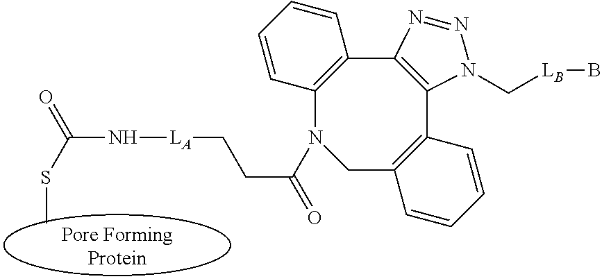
[LA](NC(=O)SC)CCC(=O)N1CC2=C(C3=C(C4=C1C=CC=C4)N=NN3C[LB]B)C=CC=C2
